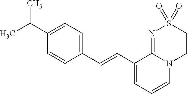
C1(C=CC2=CC=CN3C2=NS(=O)(=O)CC3)=CC=C(C(C)C)C=C1
